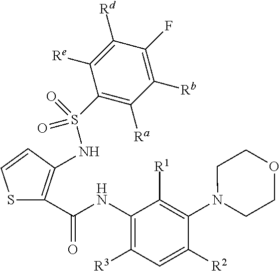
C1(NC(=O)C2=C(NS(C3=C([Ra])C([Rb])=C(F)C([Rd])=C3[Re])(=O)=O)C=CS2)=C([R3])C=C([R2])C(N2CCOCC2)=C1[R1]
